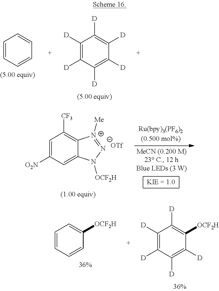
C1=CC=CC=C1.C1([D])=C([D])C([D])=C([D])C([D])=C1[D].C1=C([O2N])C=C2C(=C1[CF3])[N+]([Me])=[N-]N2[OCF2H].[(1.00 equiv)].C1([D])=C([D])C([D])=C([D])C([OCF2H])=C1[D].C1=CC=CC([OCF2H])=C1
